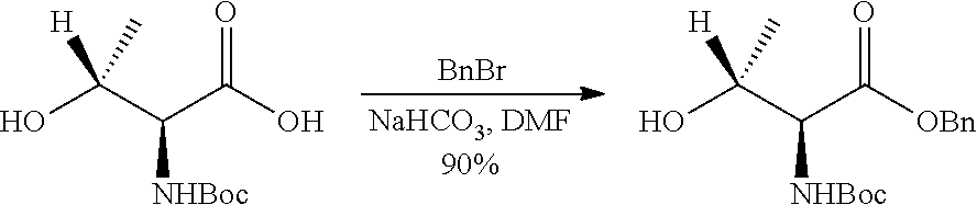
[BnBr].OC(C(C(O)=O)[NHBoc])(C)[H].OC(C(C([OBn])=O)[NHBoc])(C)[H]
